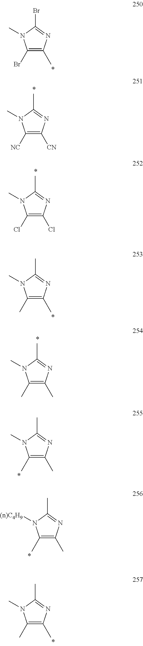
C1(C)=C(Br)N(C)C(Br)=N1.C1([CN])=C([NC])N(C)C(C)=N1.C1(Cl)=C(Cl)N(C)C(C)=N1.C1(C)=C(C)N(C)C(C)=N1.C1(C)=C(C)N(C)C(C)=N1.C1(C)=C(C)N(C)C(C)=N1.C1(C)=C(C)N([(n)C4H9])C(C)=N1.C1(C)=C(C)N(C)C(C)=N1
